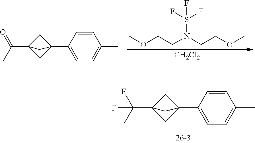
C1C2(C(C)(F)F)CC1(C1=CC=C(C)C=C1)C2.C1C2(C(C)=O)CC1(C1=CC=C(C)C=C1)C2.[CH2Cl2].O(CCN(CCOC)S(F)(F)F)C
